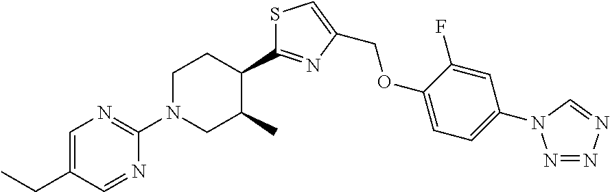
C1(C2CCN(C3=NC=C(CC)C=N3)CC2C)=NC(COC2=CC=C(N3N=NN=C3)C=C2F)=CS1
